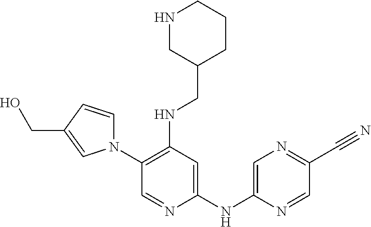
C1(N2C=CC(CO)=C2)=C(NCC2CCCNC2)C=C(NC2=CN=C(C#N)C=N2)N=C1
